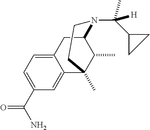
C1(C(N)=O)=CC=C2C(=C1)C1(C)C(C)C(C2)N(C(C2CC2)(C)[H])CC1
